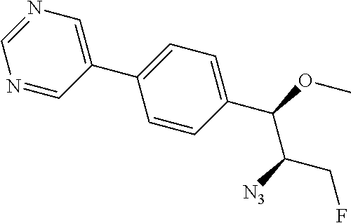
N1=CC(C2=CC=C(C(OC)C([N3])CF)C=C2)=CN=C1
